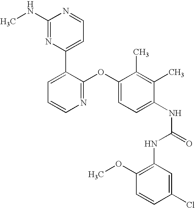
C1(NC)=NC(C2=CC=CN=C2OC2=CC=C(NC(=O)NC3=C(OC)C=CC(Cl)=C3)C(C)=C2C)=CC=N1
